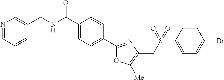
N1=CC=CC(CNC(C2=CC=C(C3=NC(CS(C4=CC=C(Br)C=C4)(=O)=O)=C([Me])O3)C=C2)=O)=C1
